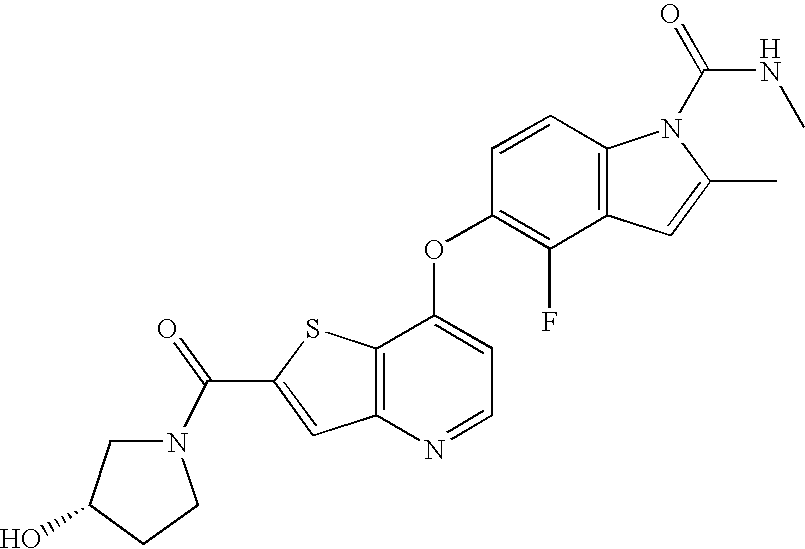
C12=C(C(OC3=C(F)C4=C(C=C3)N(C(=O)NC)C(C)=C4)=CC=N1)SC(C(=O)N1CC(O)CC1)=C2
